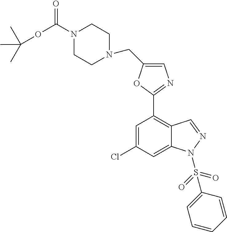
C1=C(Cl)C=C2C(=C1C1=NC=C(CN3CCN(C(OC(C)(C)C)=O)CC3)O1)C=NN2S(=O)(=O)C1=CC=CC=C1
